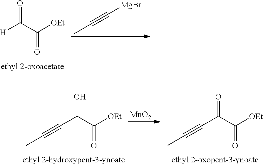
[H]C(C(=O)[OEt])=O.CC#C[MgBr].C(C(C(=O)[OEt])O)#CC.[MnO2].C(C(C(=O)[OEt])=O)#CC
